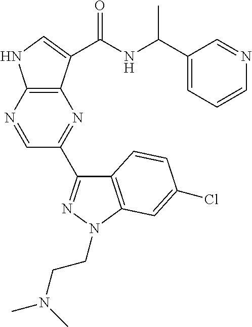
N1=CC(C2=NN(CCN(C)C)C3=C2C=CC(Cl)=C3)=NC2=C1NC=C2C(NC(C1=CC=CN=C1)C)=O
